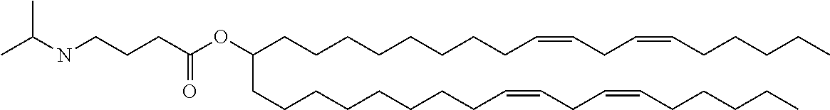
C(CCCCC=CCC=CCCCCC)CCCC(CCCCCCCCC=CCC=CCCCCC)OC(CCCNC(C)C)=O
